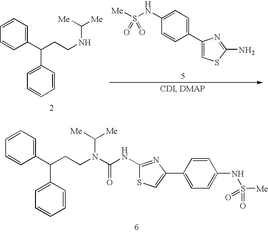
C1=CC=C(C(CCN(C(NC2=NC(C3=CC=C(NS([Me])(=O)=O)C=C3)=CS2)=O)C([Me])[Me])C2=CC=CC=C2)C=C1.C1=CC=C(C(CCNC([Me])[Me])C2=CC=CC=C2)C=C1.C1(NS([Me])(=O)=O)=CC=C(C2=CSC(N)=N2)C=C1
